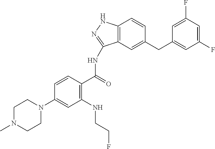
C1N(C2=CC(NCCF)=C(C(=O)NC3=NNC4=C3C=C(CC3=CC(F)=CC(F)=C3)C=C4)C=C2)CCN(C)C1
